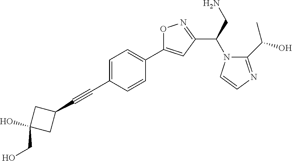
C1=C(C#CC2CC(O)(CO)C2)C=CC(C2=CC(C(N3C(C(O)C)=NC=C3)CN)=NO2)=C1
